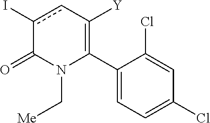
C1(C2=C([Y])cc(I)C(=O)N2C[Me])=CC=C(Cl)C=C1Cl
